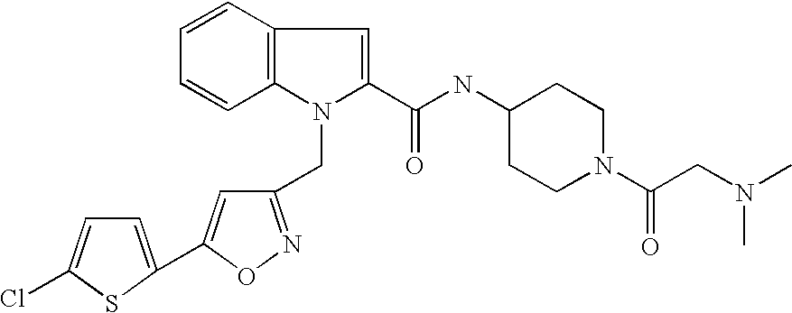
C1=CC2=C(C=C1)C=C(C(NC1CCN(C(CN(C)C)=O)CC1)=O)N2CC1=NOC(C2=CC=C(Cl)S2)=C1
